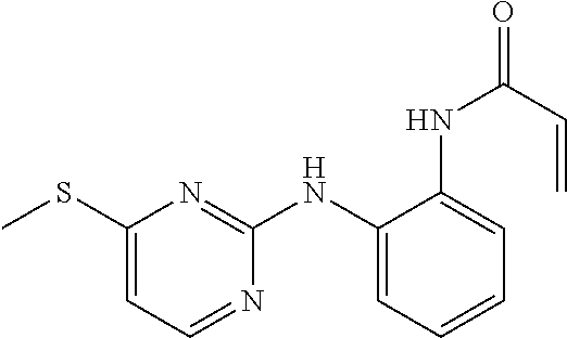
C1(SC)=CC=NC(NC2=CC=CC=C2NC(=O)C=C)=N1
